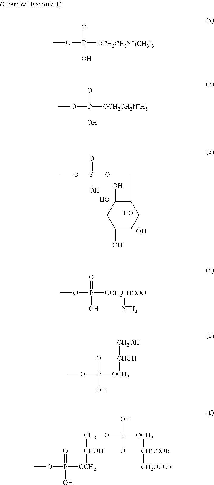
COP(=O)([OCH2CH2N+(CH3)3])O.COP(=O)([OCH2CH2N+H3])O.COP(=O)(OCC1C(O)C(O)C(O)C(O)C1O)O.COP(=O)([OCH2CHCOO][N+H3])O.COP(=O)([OCH2][CHOH][CH2OH])O.COP(=O)([OCH2][CHOH]COP([OCH2][CHOCOR][CH2OCOR])(O)=O)O
